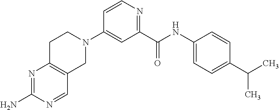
N1=C(N)N=CC2=C1CCN(C1=CC(C(NC3=CC=C(C(C)C)C=C3)=O)=NC=C1)C2
